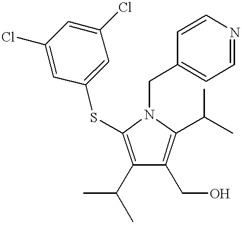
C1(C(C)C)=C(SC2=CC(Cl)=CC(Cl)=C2)N(CC2=CC=NC=C2)C(C(C)C)=C1CO
